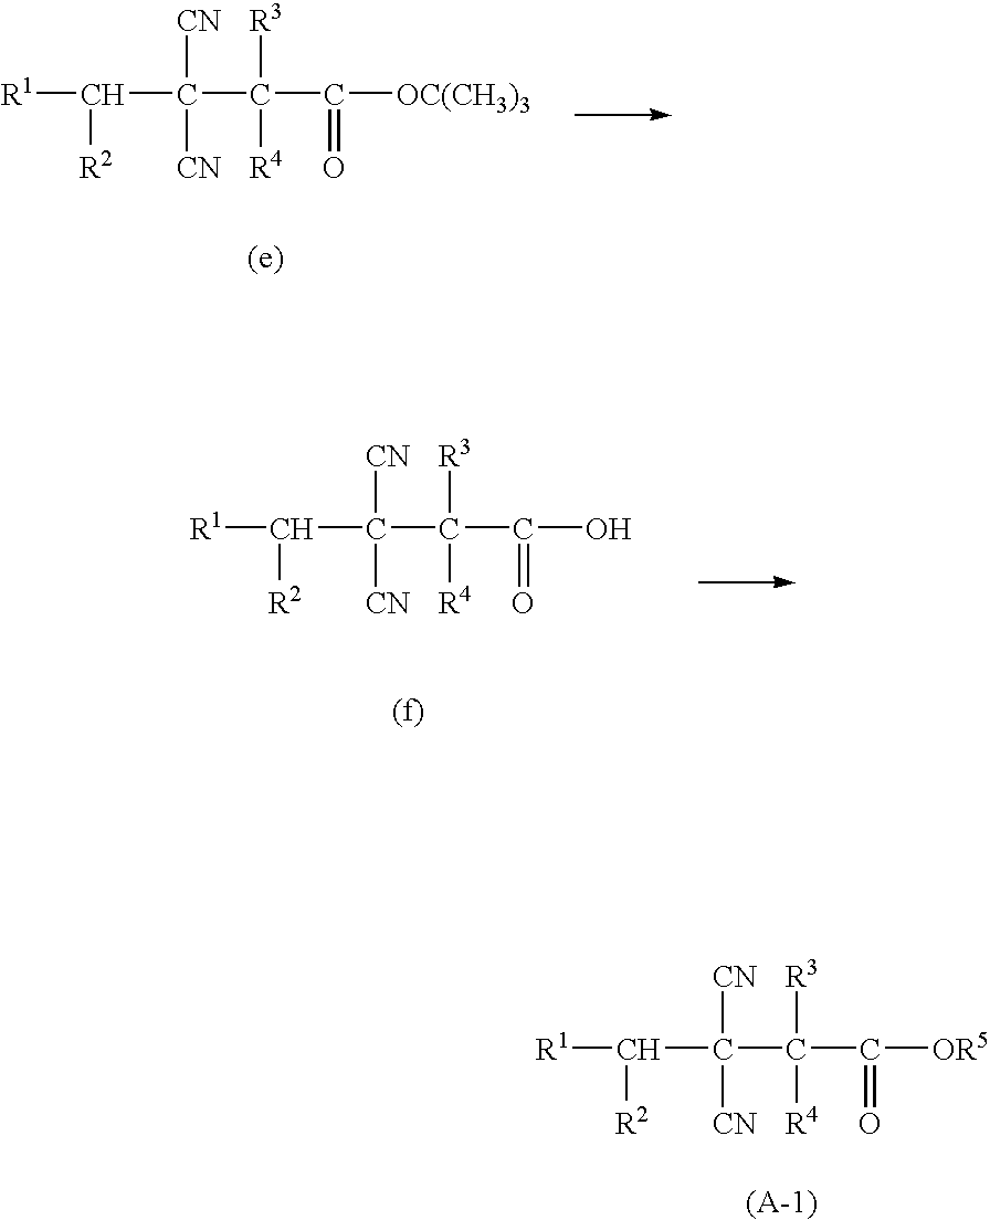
[R1]C([R2])C([CN])([CN])C([R4])([R3])C([OR5])=O.[R1]C([R2])C([CN])([CN])C([R4])([R3])C([OC(CH3)3])=O.[R1]C([R2])C([CN])([CN])C([R4])([R3])C(O)=O
